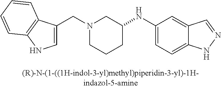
C(N1CCCC(NC2=CC=C3C(=C2)C=NN3)C1)C1=CNC2=C1C=CC=C2
